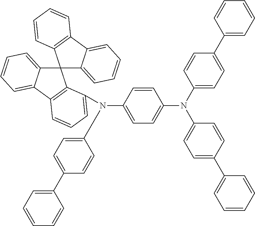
C12(C3=CC=CC=C3C3=C1C(N(C1=CC=C(C4=CC=CC=C4)C=C1)C1=CC=C(N(C4=CC=C(C5=CC=CC=C5)C=C4)C4=CC=C(C5=CC=CC=C5)C=C4)C=C1)=CC=C3)C1=CC=CC=C1C1=C2C=CC=C1
